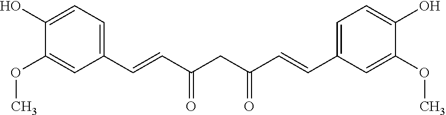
C1(C=CC(CC(C=CC2=CC=C(O)C(OC)=C2)=O)=O)=CC=C(O)C(OC)=C1
